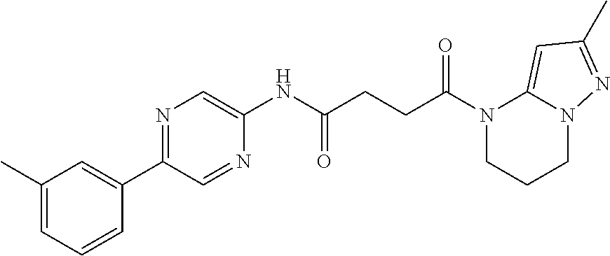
N1(C(CCC(NC2=CN=C(C3=CC(C)=CC=C3)C=N2)=O)=O)CCCN2C1=CC(C)=N2
